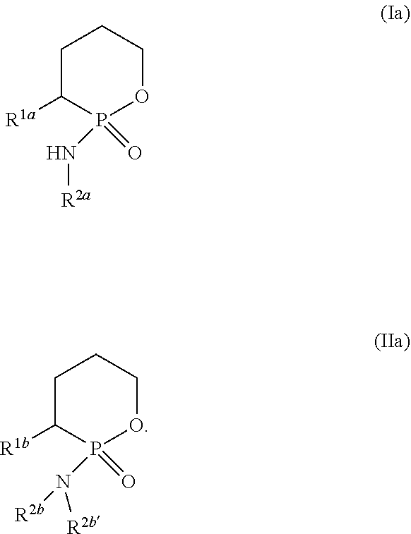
C1C([R1a])P(=O)(N[R2a])OCC1.C1C([R1b])P(=O)(N([R2b])[R2b])OCC1
